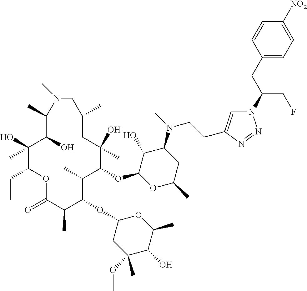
C1(O)C(OC2C(C)C(OC3CC(OC)(C)C(O)C(C)O3)C(C)C(=O)OC(CC)C(O)(C)C(O)C(C)N(C)CC(C)CC2(O)C)OC(C)CC1N(C)CCC1=CN(C(CF)CC2=CC=C([NO2])C=C2)N=N1
